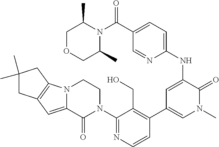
C1(N2CCN3C(=CC4=C3CC(C)(C)C4)C2=O)=NC=CC(C2=CN(C)C(=O)C(NC3=CC=C(C(N4C(C)COCC4C)=O)C=N3)=C2)=C1CO
